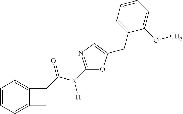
C1=CC=C2C(=C1)C(C(N([H])C1=NC=C(CC3=CC=CC=C3OC)O1)=O)C2
